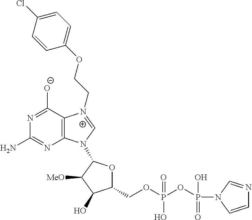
C12=C(C([O-])=NC(N)=N1)[N+](CCOC1=CC=C(Cl)C=C1)=CN2C1OC(COP(OP(N2C=CN=C2)(=O)O)(O)=O)C(O)C1[MeO]
